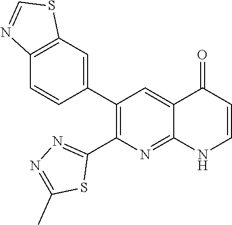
C12=C(C=C(C3=C(C4=NN=C(C)S4)N=C4C(=C3)C(=O)C=CN4)C=C1)SC=N2
